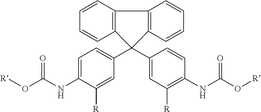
C1=C(NC(O[R])=O)C([R])=CC(C2(C3=CC([R])=C(NC(O[R])=O)C=C3)C3=C(C=CC=C3)C3=C2C=CC=C3)=C1
